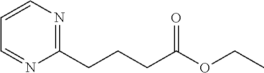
C1(CCCC(OCC)=O)=NC=CC=N1
